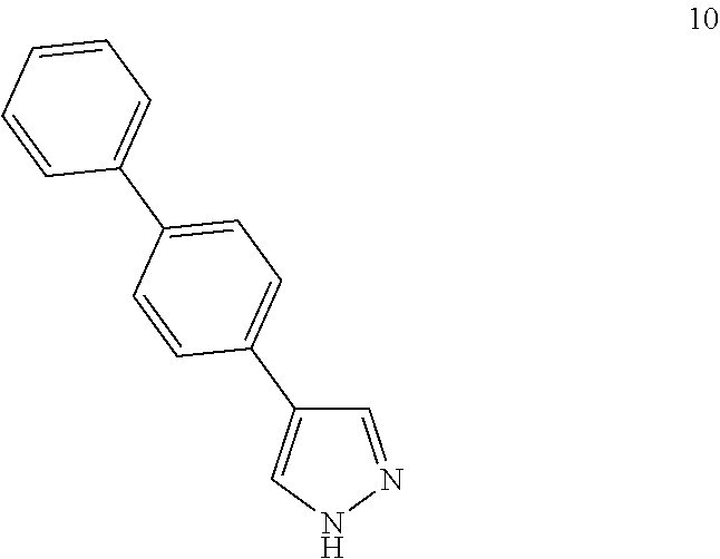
C1=NNC=C1C1=CC=C(C2=CC=CC=C2)C=C1
